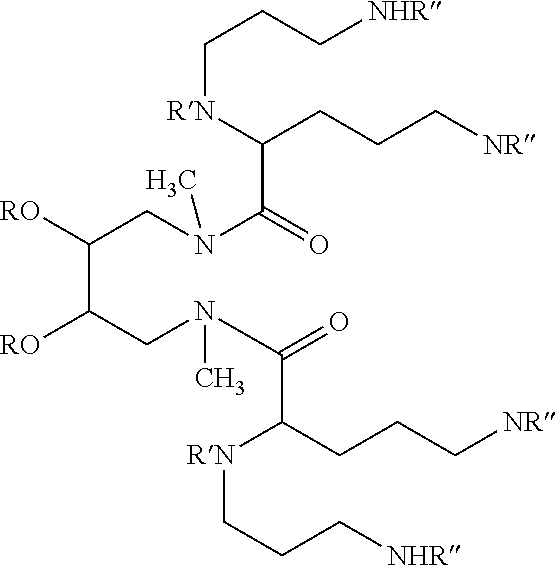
C(C(CN(C(C(CCC[NR])[RN]CCC[NHR])=O)C)[RO])(CN(C(C(CCC[NR])[RN]CCC[NHR])=O)C)[RO]
